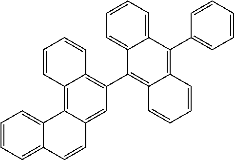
C1=CC=C2C(=C1)C(C1=C3C(=C4C(=C1)C=CC1=CC=CC=C41)C=CC=C3)=C1C(=C2C2=CC=CC=C2)C=CC=C1
